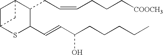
C1C2SC(C=CC(CCCCC)O)C(CC=CCCC[COOCH3])C1C2
